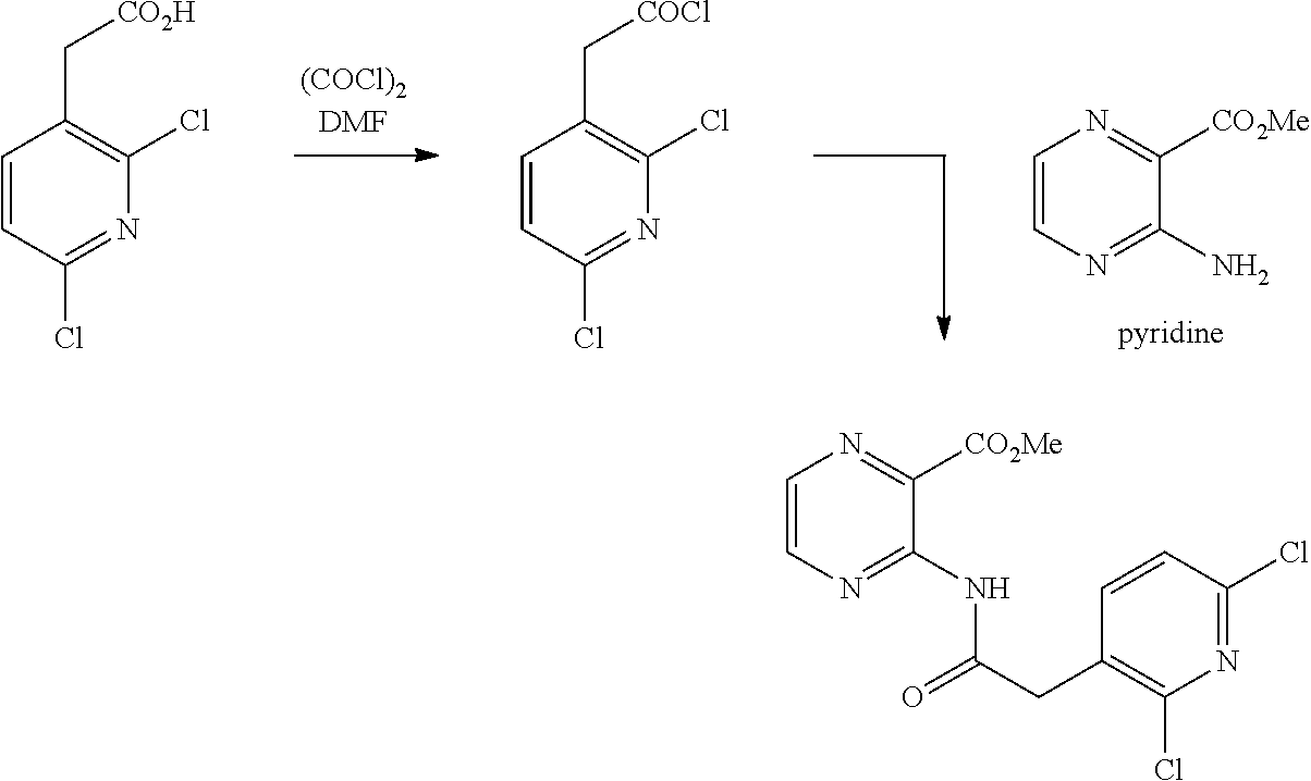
C1=CC(Cl)=NC(Cl)=C1C[CO2H].C1=CC(Cl)=NC(Cl)=C1C[COCl].C1=CN=C(N)C([CO2Me])=N1.C1=CN=C(NC(CC2=C(Cl)N=C(Cl)C=C2)=O)C([CO2Me])=N1
